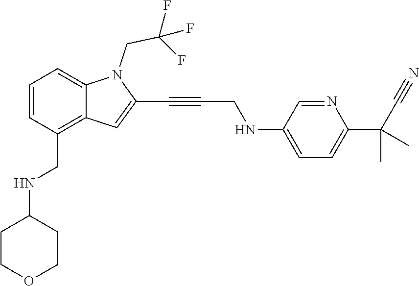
C1(C#CCNC2=CC=C(C(C)(C)C#N)N=C2)=CC2=C(CNC3CCOCC3)C=CC=C2N1CC(F)(F)F
